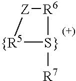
[{R5]1[S}]([R7])[R6][Z]1
